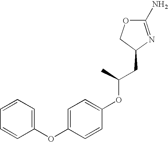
O1C(N)=NC(CC(OC2=CC=C(OC3=CC=CC=C3)C=C2)C)C1
